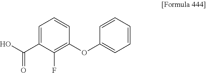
C1=C(C(O)=O)C(F)=C(OC2=CC=CC=C2)C=C1
